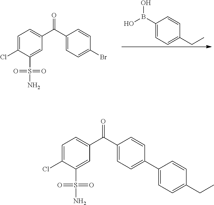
C1=C(Cl)C(S(N)(=O)=O)=CC(C(C2=CC=C(C3=CC=C(CC)C=C3)C=C2)=O)=C1.C1=C(Cl)C(S(N)(=O)=O)=CC(C(C2=CC=C(Br)C=C2)=O)=C1.C1(B(O)O)=CC=C(CC)C=C1
